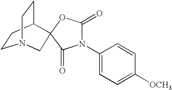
C1CC2CCN1CC21OC(=O)N(C2=CC=C([OCH3])C=C2)C1=O
